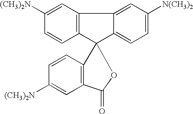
C12=C(C=CC([(CH3)2N])=C1)C1(OC2=O)C2=C(C=C([(CH3)2N])C=C2)C2=CC([N(CH3)2])=CC=C12
